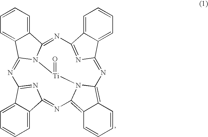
C12=CC=CC=C1C1=NC3=NC(=NC4=C5C=CC=CC5=C5N=C6C7=CC=CC=C7C(=N6)N=C2N1[Ti](=O)N54)C1=CC=CC=C13
